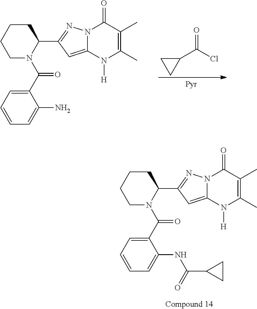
N1(C(C2=CC=CC=C2N)=O)C(C2=NN3C(=C2)N([H])C(C)=C(C)C3=O)CCCC1.C1(C(Cl)=O)CC1.N1(C(C2=CC=CC=C2NC(=O)C2CC2)=O)C(C2=NN3C(=C2)N([H])C(C)=C(C)C3=O)CCCC1
